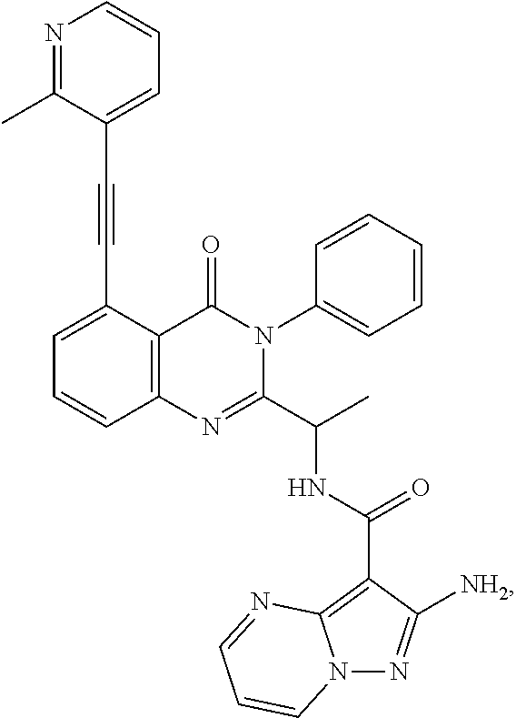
C12=C(C(C#CC3=CC=CN=C3C)=CC=C1)C(=O)N(C1=CC=CC=C1)C(C(C)NC(C1=C3N(N=C1[NH2])C=CC=N3)=O)=N2
